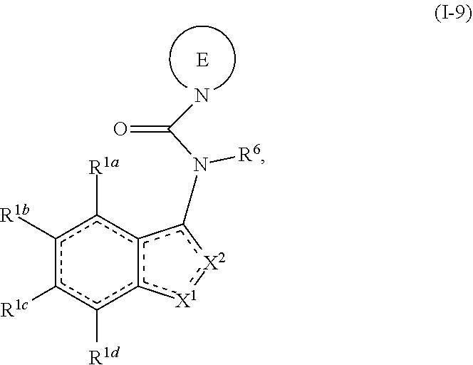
c1([R1b])c([R1c])c([R1d])c2c(c1[R1a])c(N([R6])C(=O)N)[X2]:[X1]2
